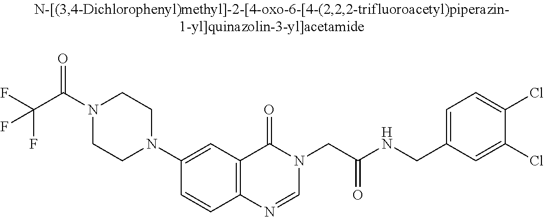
N1(C(C(F)(F)F)=O)CCN(C2=CC3=C(C=C2)N=CN(CC(=O)NCC2=CC=C(Cl)C(Cl)=C2)C3=O)CC1
